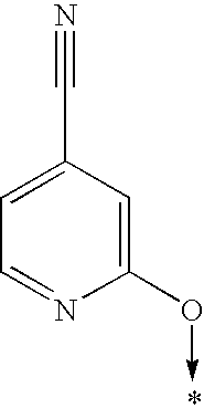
C1=C(C#N)C=C(O->C)N=C1
